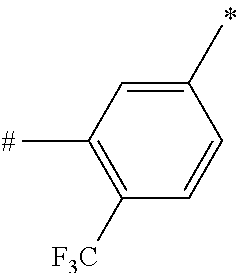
C1(C)=CC(C)=C([F3C])C=C1
